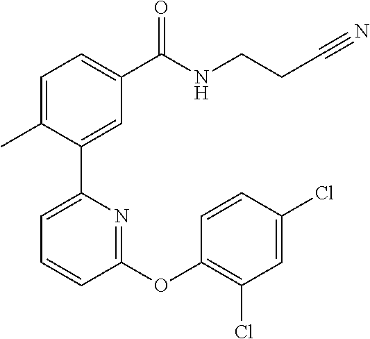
C1=C(C)C(C2=CC=CC(OC3=C(Cl)C=C(Cl)C=C3)=N2)=CC(C(NCCC#N)=O)=C1
